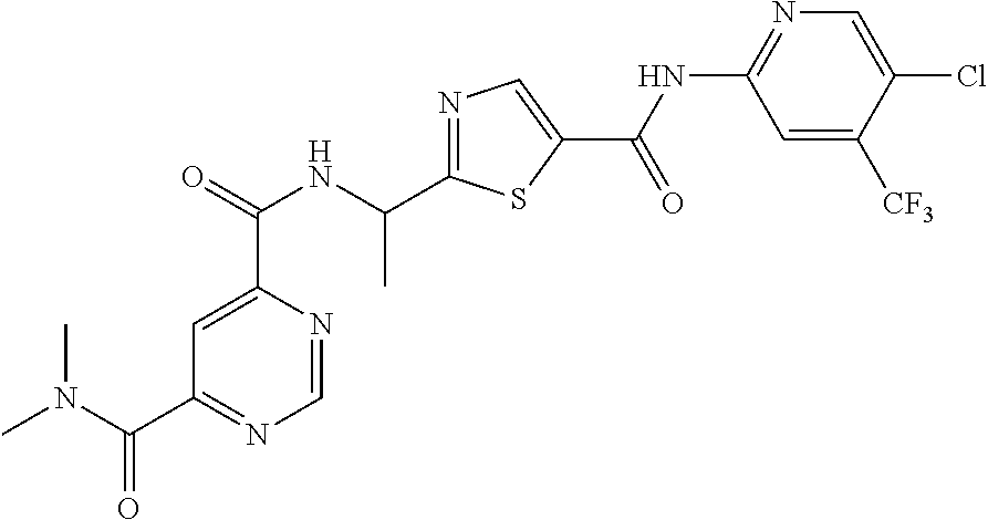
N1=C(C(NC(C2=CC(C(N(C)C)=O)=NC=N2)=O)C)SC(C(=O)NC2=NC=C(Cl)C([CF3])=C2)=C1
